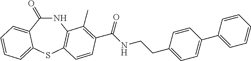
C1(=O)NC2=C(SC3=CC=CC=C13)C=CC(C(NCCC1=CC=C(C3=CC=CC=C3)C=C1)=O)=C2C
